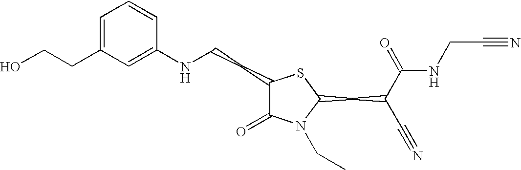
C1=C(CCO)C=C(NCCC2C(=O)N(CC)C(CC(C#N)C(=O)NCC#N)S2)C=C1
